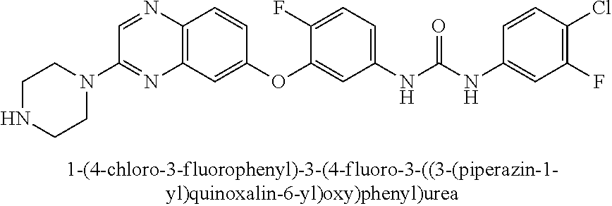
C12=C(C=C(OC3=CC(NC(NC4=CC(F)=C(Cl)C=C4)=O)=CC=C3F)C=C1)N=C(N1CCNCC1)C=N2
